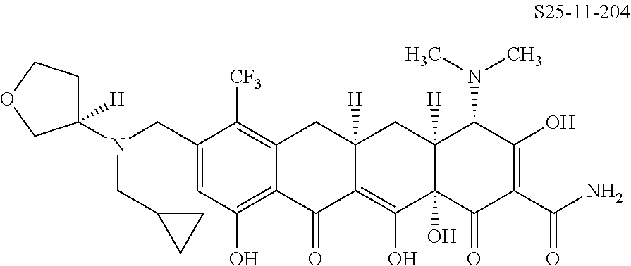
C1=C(CN(CC2CC2)C2([H])CCOC2)C([CF3])=C2C(=C1O)C(=O)C1=C(O)C3(O)C([H])(CC1([H])C2)C(N(C)C)C(O)=C(C(N)=O)C3=O
